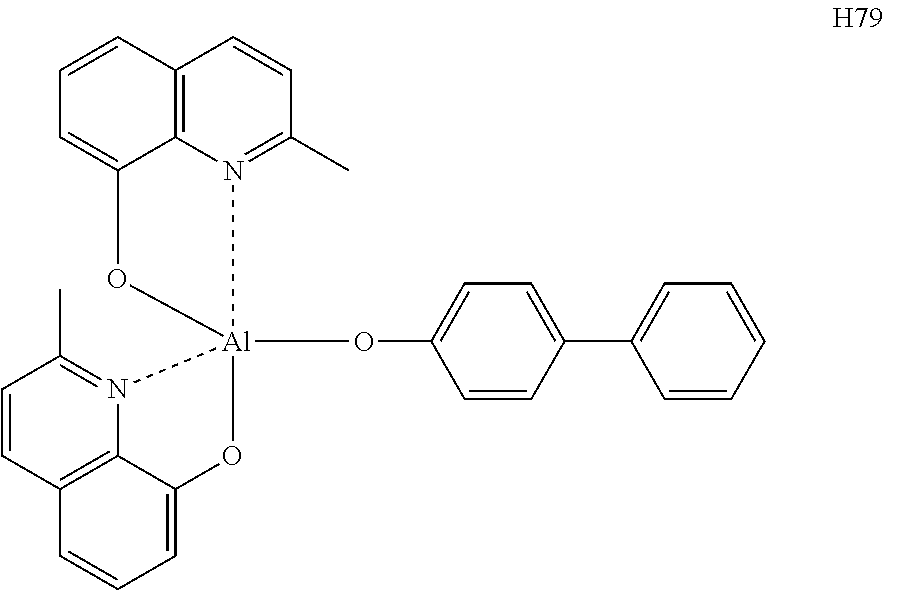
C1=CC=C2C3=C1C=CC(C)=N3[Al]1(OC3=CC=C(C4=CC=CC=C4)C=C3)(O2)OC2=CC=CC3=C2N1=C(C)C=C3
